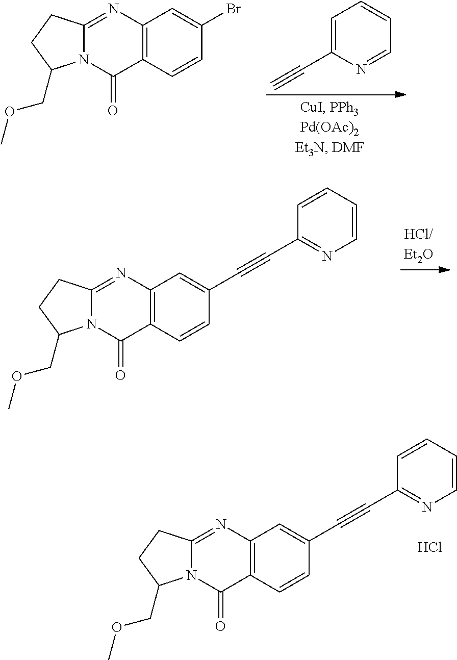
C1=C(C#C)N=CC=C1.C12=C(C=CC(Br)=C1)C(=O)N1C(=N2)CCC1COC.C12=C(C=CC(C#CC3=NC=CC=C3)=C1)C(=O)N1C(=N2)CCC1COC.C12=C(C=CC(C#CC3=NC=CC=C3)=C1)C(=O)N1C(=N2)CCC1COC.Cl
